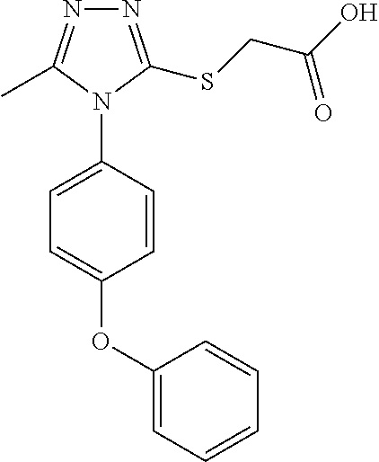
C1=CC(N2C(C)=NN=C2SCC(O)=O)=CC=C1OC1=CC=CC=C1
